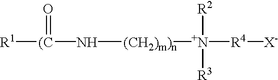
[R1][(C](N[(CH2)m)n][N+]([R2])([R3])[R4][X-])=O
